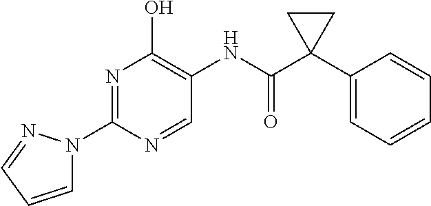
N1=C(N2C=CC=N2)N=CC(NC(C2(C3=CC=CC=C3)CC2)=O)=C1O
